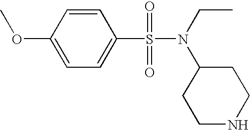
C1=C(OC)C=CC(S(=O)(=O)N(CC)C2CCNCC2)=C1
